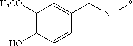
C1([H3CO])=C(O)C=CC(CN*)=C1
